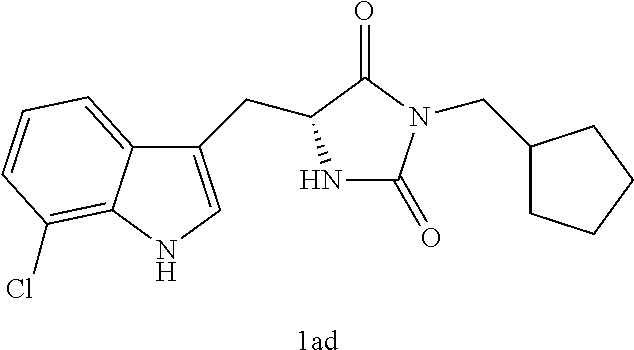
C1CCCC1CN1C(=O)NC(CC2=CNC3=C(Cl)C=CC=C23)C1=O.[1ad]
